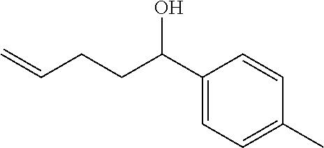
C1(C(CCC=C)O)=CC=C(C)C=C1
